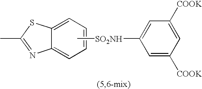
C12=CC=CC=C1N=C(C)S2.C[SO2NH]C1=CC([COOK])=CC([COOK])=C1
